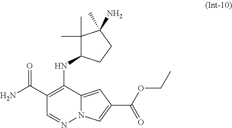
N(C1=C(C(=O)N)C=NN2C1=CC(C(OCC)=O)=C2)C1C(C)(C)C(C)(N)CC1
